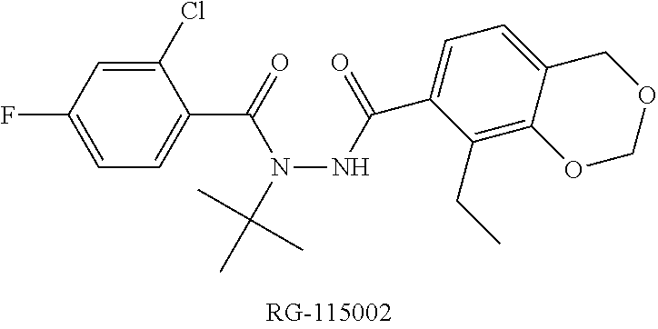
C1=C(F)C=C(Cl)C(C(=O)N(C(C)(C)C)NC(=O)C2=CC=C3C(=C2CC)OCOC3)=C1
